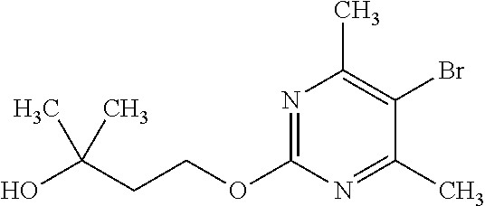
N1=C(OCCC(O)(C)C)N=C(C)C(Br)=C1C
